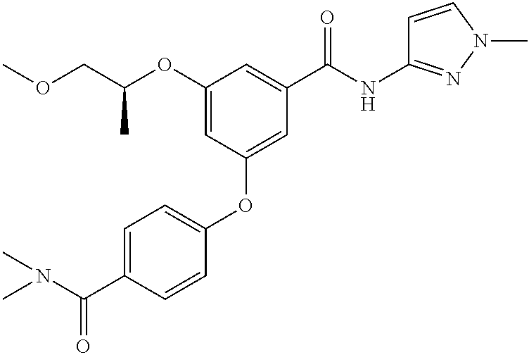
C1=CC(OC2=CC(C(NC3=NN(C)C=C3)=O)=CC(OC(COC)C)=C2)=CC=C1C(N(C)C)=O
